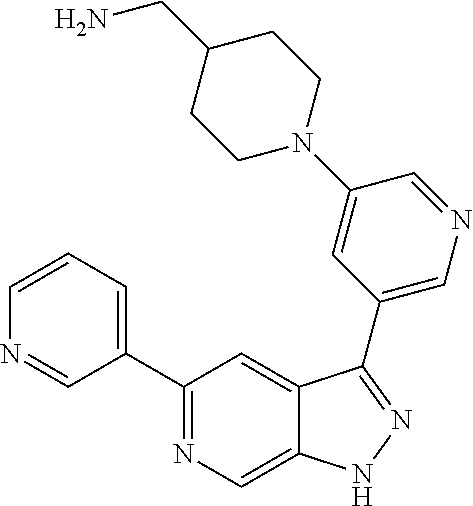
C1=CN=CC(C2=NC=C3C(=C2)C(C2=CN=CC(N4CCC(CN)CC4)=C2)=NN3)=C1
